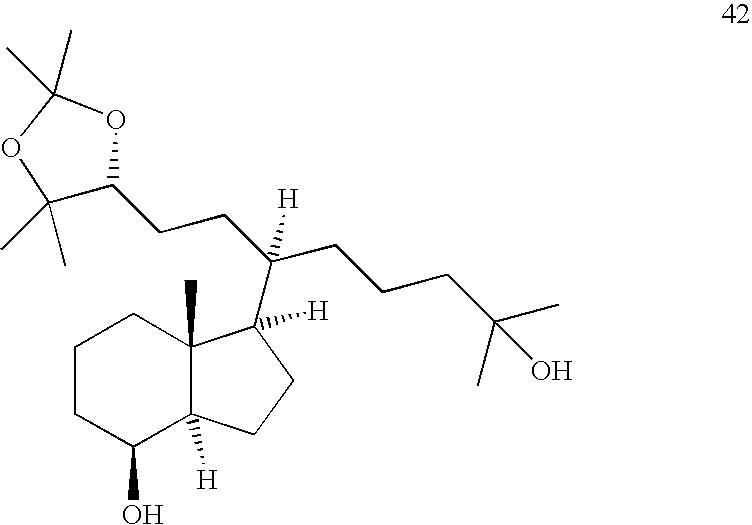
C1(O)C2([H])C(C)(CCC1)C([H])(C(CCC1C(C)(C)OC(C)(C)O1)(CCCC(C)(O)C)[H])CC2
